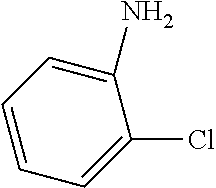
C1(N)=CC=CC=C1Cl
